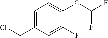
C1=C(OC(F)F)C(F)=CC(CCl)=C1
